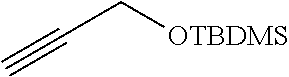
C(C[OTBDMS])#C
